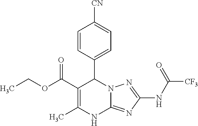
C1=CC(C2C(C(OCC)=O)=C(C)NC3=NC(NC([CF3])=O)=NN32)=CC=C1[CN]
